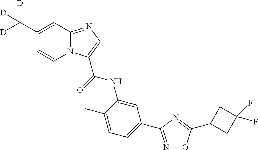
C1(C([D])([D])[D])=CC2=NC=C(C(=O)NC3=CC(C4=NOC(C5CC(F)(F)C5)=N4)=CC=C3C)N2C=C1
